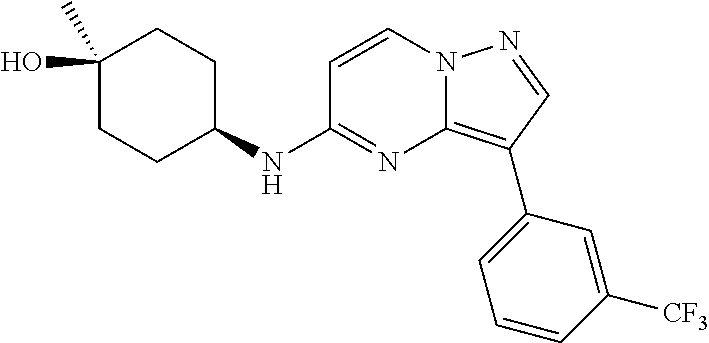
C1(C)(O)CCC(NC2=NC3=C(C4=CC=CC([CF3])=C4)C=NN3C=C2)CC1
